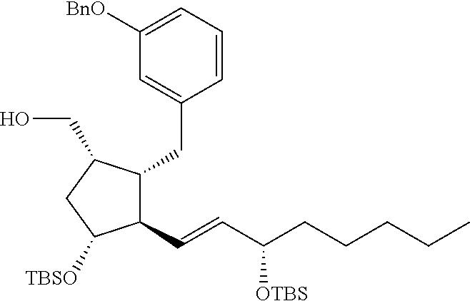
C1=C([BnO])C=C(CC2C(C=CC(CCCCC)[OTBS])C([TBSO])CC2CO)C=C1
